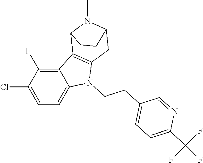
C1C2N(C)C(CC2)C2=C1N(CCC1=CC=C(C(F)(F)F)N=C1)C1=CC=C(Cl)C(F)=C12
